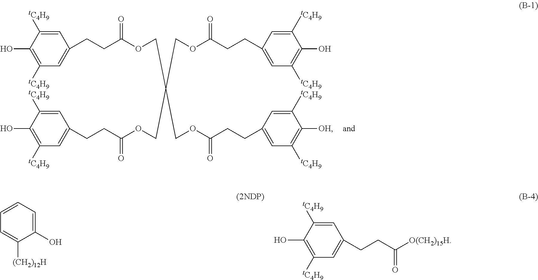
C1=C([tC4H9])C(O)=C([tC4H9])C=C1CCC(OCC(COC(CCC1=CC([tC4H9])=C(O)C([tC4H9])=C1)=O)(COC(CCC1=CC([tC4H9])=C([OH])C([tC4H9])=C1)=O)COC(CCC1=CC([tC4H9])=C(O)C([tC4H9])=C1)=O)=O.C1(O)=CC=CC=C1[(CH2)12H].C1(O)=C([tC4H9])C=C(CCC([O(CH2)15H])=O)C=C1[tC4H9]
